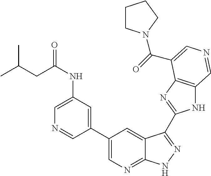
C1(C2=CN=C3C(=C2)C(C2=NC4=C(N2)C=NC=C4C(=O)N2CCCC2)=NN3)=CC(NC(CC(C)C)=O)=CN=C1
